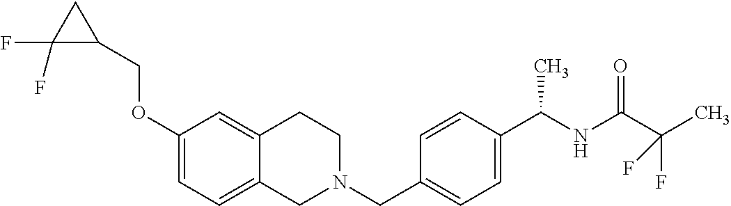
C1(OCC2CC2(F)F)=CC=C2C(=C1)CCN(CC1=CC=C(C(NC(=O)C(C)(F)F)C)C=C1)C2
